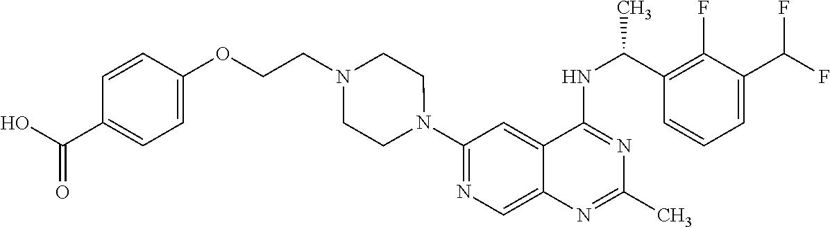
C1(N2CCN(CCOC3=CC=C(C(=O)O)C=C3)CC2)=NC=C2C(=C1)C(NC(C1=C(F)C(C(F)F)=CC=C1)C)=NC(C)=N2
